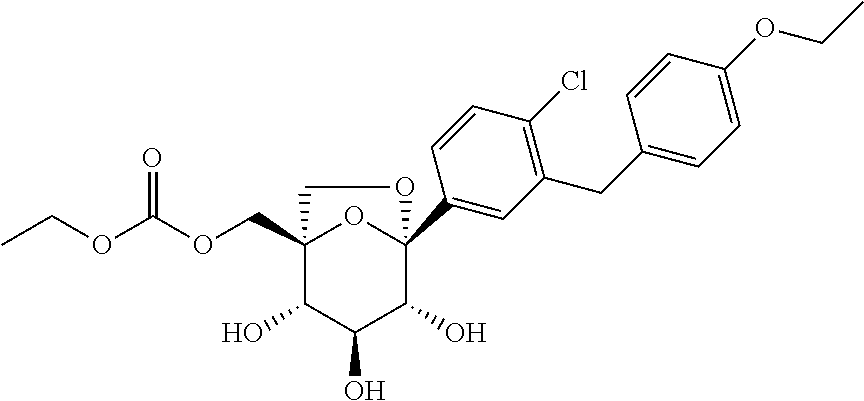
C1(CC2=CC=C(OCC)C=C2)=C(Cl)C=CC(C23OC(COC(=O)OCC)(C(O)C(O)C2O)CO3)=C1
